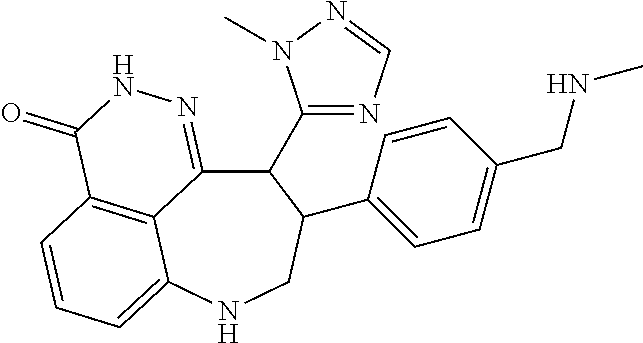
C12=C3C=CC=C1NCC(C1=CC=C(CNC)C=C1)C(C1=NC=NN1C)C2=NNC3=O
